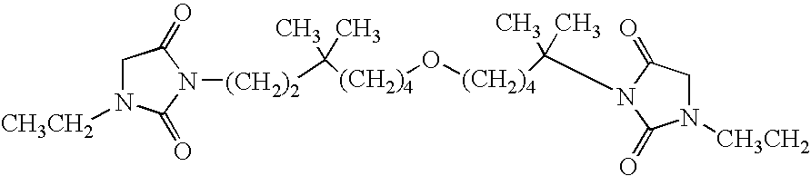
C([(CH2)4]O[(CH2)4]C(C)(C)N1C(=O)CN([CH3CH2])C1=O)(C)(C)[(CH2)2]N1C(=O)CN([CH3CH2])C1=O
